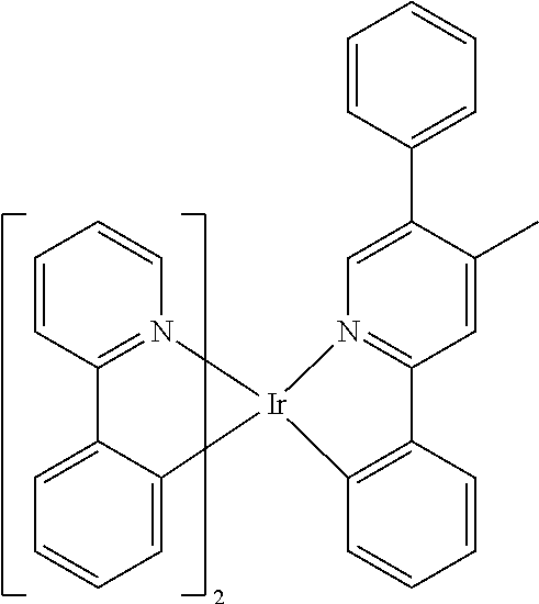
C1=CC=CN2=C1C1=CC=CC=C1[Ir]21N2=C(C=C(C)C(C3=CC=CC=C3)=C2)C2=C1C=CC=C2
